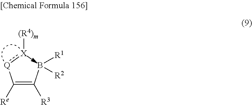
C(=C(B([R1])[R2])[R3])([Q]:[X][(R4)m])[Re]
